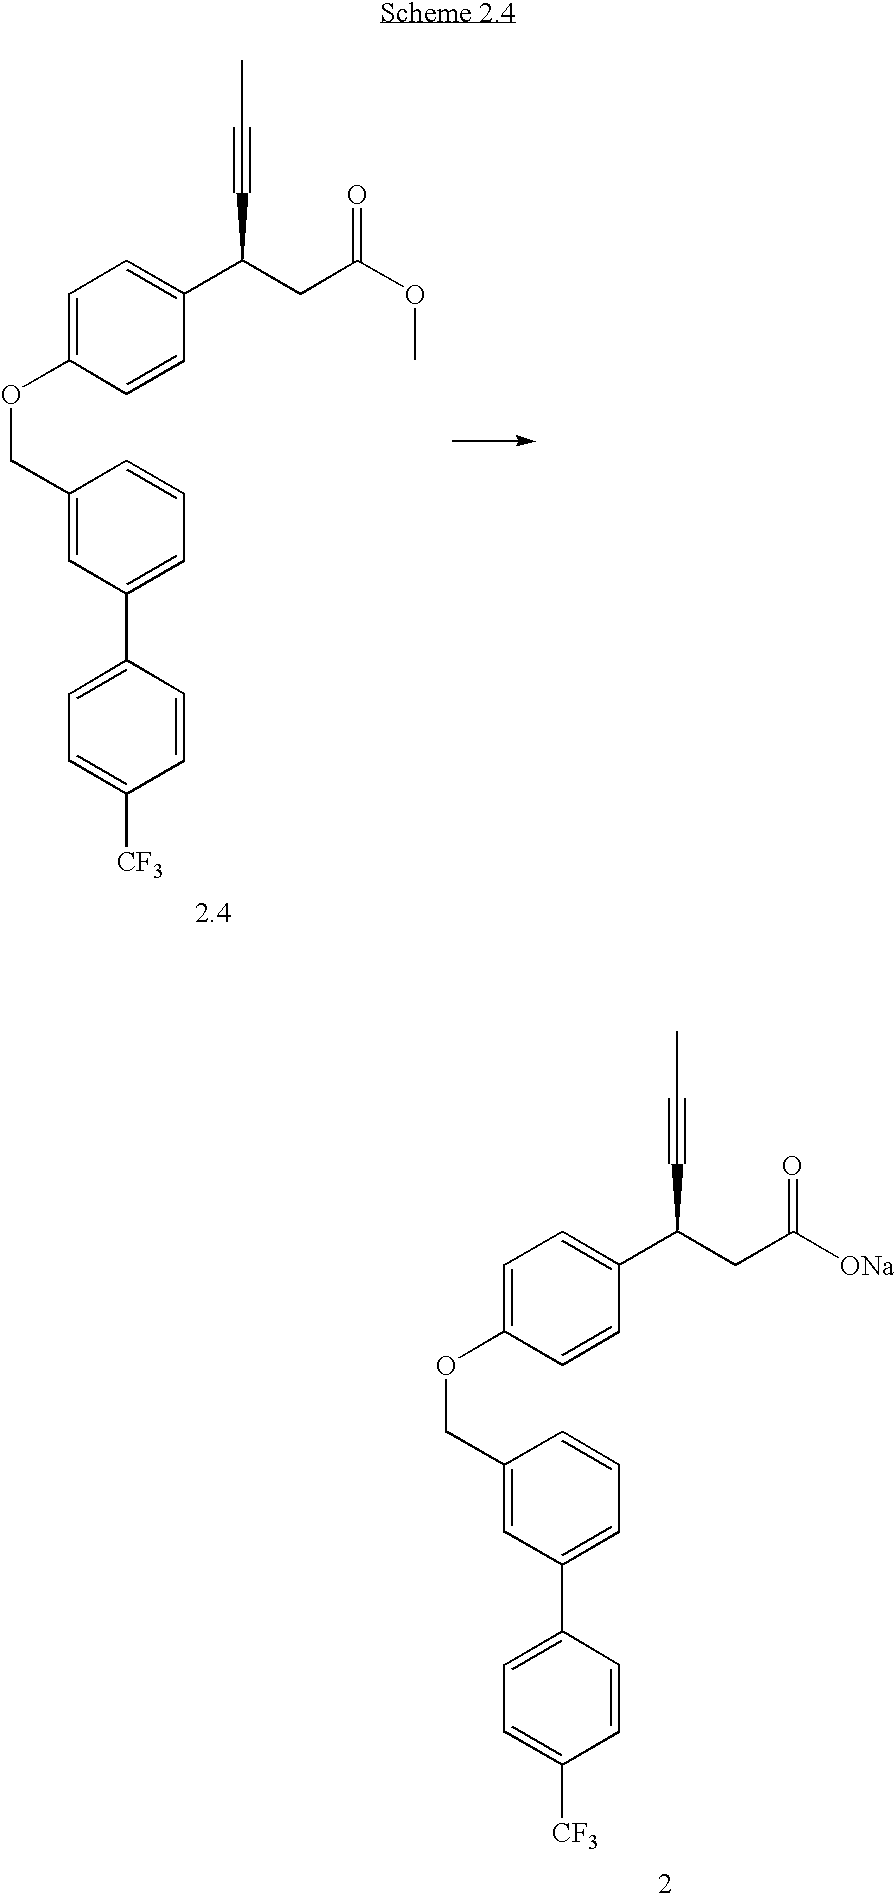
C1=C(C2=CC=CC(COC3=CC=C(C(CC(OC)=O)C#CC)C=C3)=C2)C=CC([CF3])=C1.C1=C(C2=CC=CC(COC3=CC=C(C(CC([ONa])=O)C#CC)C=C3)=C2)C=CC([CF3])=C1
